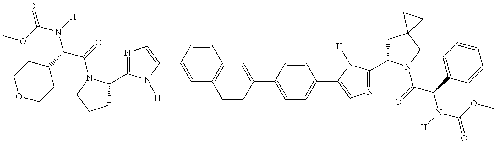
O(C(=O)N(C(C(=O)N1C(C2=NC=C(C3=CC4=C(C=C3)C=C(C3=CC=C(C5=CN=C(C6CC7(CN6C(C(N(C(=O)OC)[H])C6=CC=CC=C6)=O)CC7)N5[H])C=C3)C=C4)N2[H])CCC1)C1CCOCC1)[H])C
